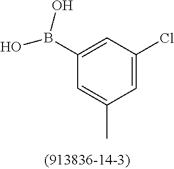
C1(B(O)O)=CC(Cl)=CC(C)=C1
